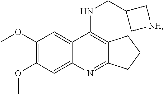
C12=C(NCC3C[NH]C3)C3=CC(OC)=C(OC)C=C3N=C1CCC2
